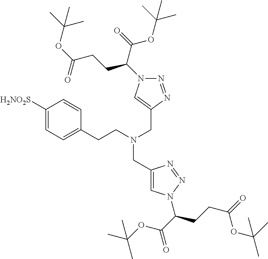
C1([H2NO2S])=CC=C(CCN(CC2=CN(C(C(=O)OC(C)(C)C)CCC(=O)OC(C)(C)C)N=N2)CC2=CN(C(C(=O)OC(C)(C)C)CCC(OC(C)(C)C)=O)N=N2)C=C1
